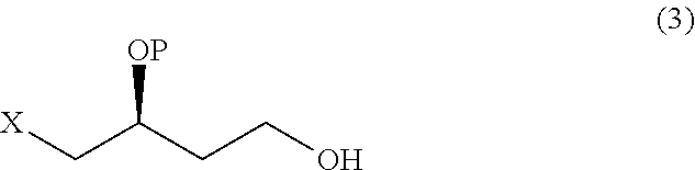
[X]CC(CCO)[OP]
